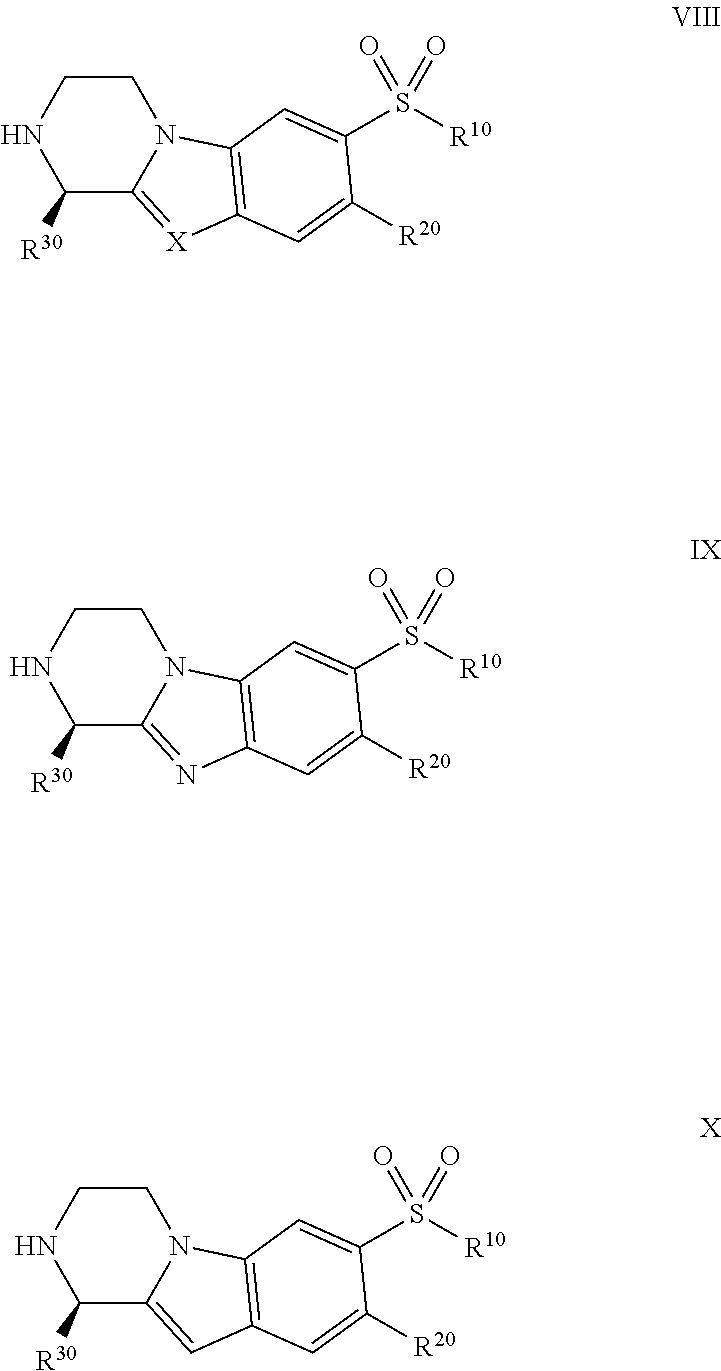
C1CNC([R30])C2=[X]C3=C(N12)C=C(S([R10])(=O)=O)C([R20])=C3.C1CNC([R30])C2=NC3=C(N12)C=C(S([R10])(=O)=O)C([R20])=C3.C1CNC([R30])C2=CC3=C(N12)C=C(S([R10])(=O)=O)C([R20])=C3
